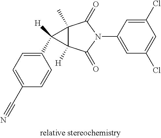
C1(Cl)=CC(N2C(=O)C3(C)C([H])(C2=O)C3(C2=CC=C(C#N)C=C2)[H])=CC(Cl)=C1
